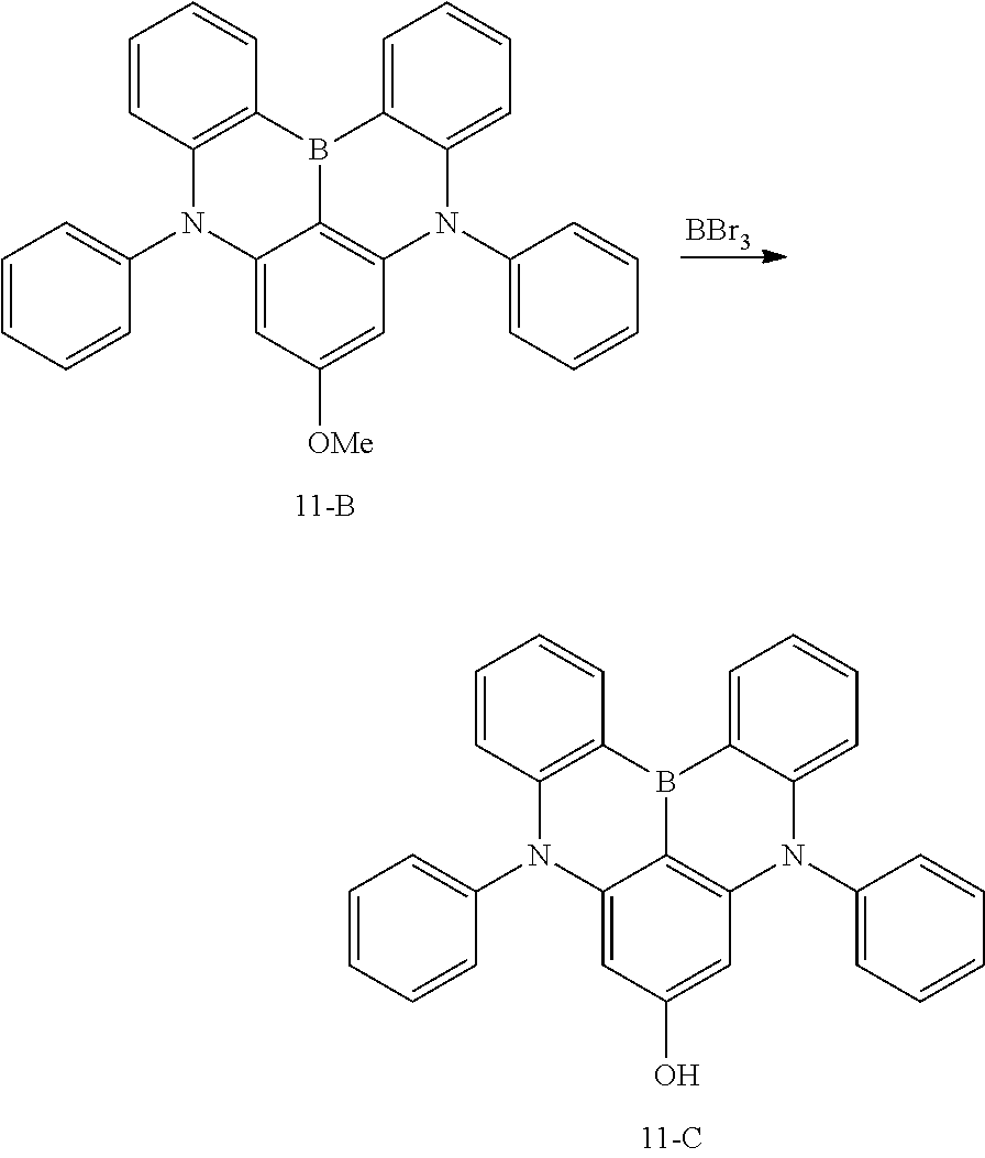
C12=CC(O)=CC3=C1B(C1=C(N2C2=CC=CC=C2)C=CC=C1)C1=CC=CC=C1N3C1=CC=CC=C1.C12=CC([OMe])=CC3=C1B(C1=C(N2C2=CC=CC=C2)C=CC=C1)C1=CC=CC=C1N3C1=CC=CC=C1.[BBr3]
